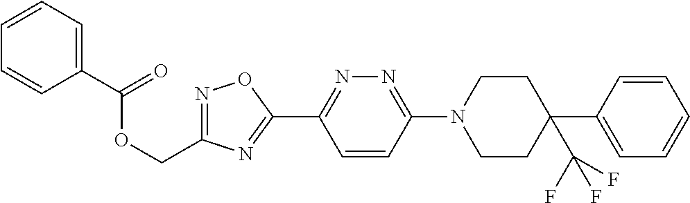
C1(C(=O)OCC2=NOC(C3=NN=C(N4CCC(C5=CC=CC=C5)(C(F)(F)F)CC4)C=C3)=N2)=CC=CC=C1
